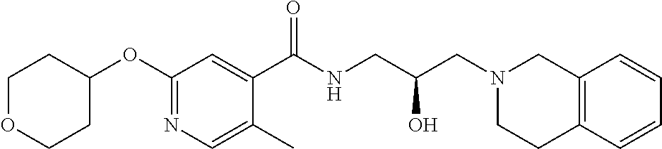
C1(C(NCC(CN2CC3=C(CC2)C=CC=C3)O)=O)=CC(OC2CCOCC2)=NC=C1C
